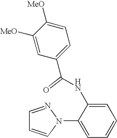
C1=CN(C2=CC=CC=C2NC(C2=CC=C([MeO])C([MeO])=C2)=O)N=C1
